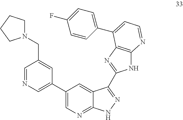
C1=NC=C(C2=CN=C3C(=C2)C(C2=NC4=C(N2)N=CC=C4C2=CC=C(F)C=C2)=NN3)C=C1CN1CCCC1
